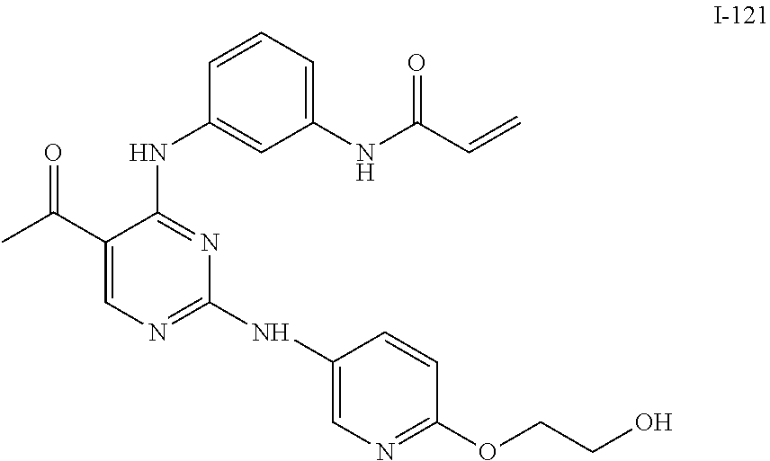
C1(C(C)=O)=CN=C(NC2=CN=C(OCCO)C=C2)N=C1NC1=CC(NC(C=C)=O)=CC=C1
